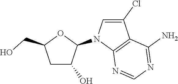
C1C(O)C(N2C3=C(C(Cl)=C2)C(N)=NC=N3)OC1CO
